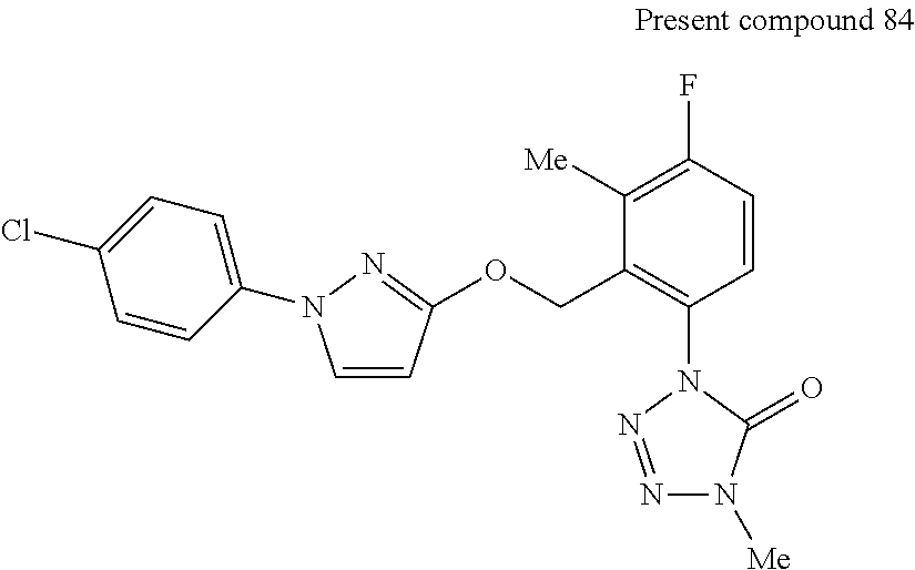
C1=CC(OCC2=C(N3N=NN([Me])C3=O)C=CC(F)=C2[Me])=NN1C1=CC=C(Cl)C=C1
